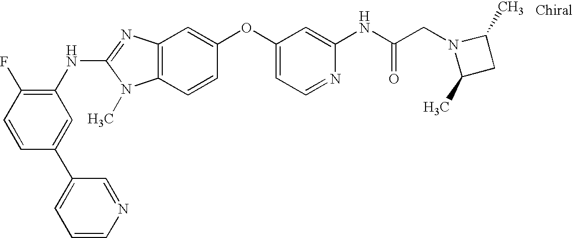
N(C1=NC2=C(N1C)C=CC(OC1=CC=NC(NC(CN3C(C)CC3C)=O)=C1)=C2)C1=C(F)C=CC(C2=CC=CN=C2)=C1
